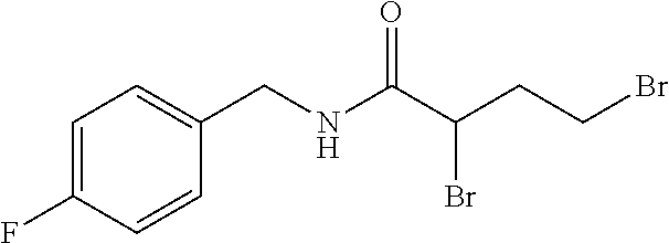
C1=C(F)C=CC(CNC(C(CCBr)Br)=O)=C1
